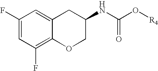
C1(F)=CC(F)=C2C(=C1)CC(NC(O[R4])=O)CO2
